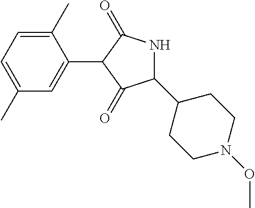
C1(C)=CC=C(C)C=C1C1C(=O)NC(C2CCN(OC)CC2)C1=O
